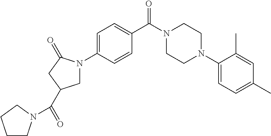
C1=C(N2CC(C(=O)N3CCCC3)CC2=O)C=CC(C(N2CCN(C3=CC=C(C)C=C3C)CC2)=O)=C1
